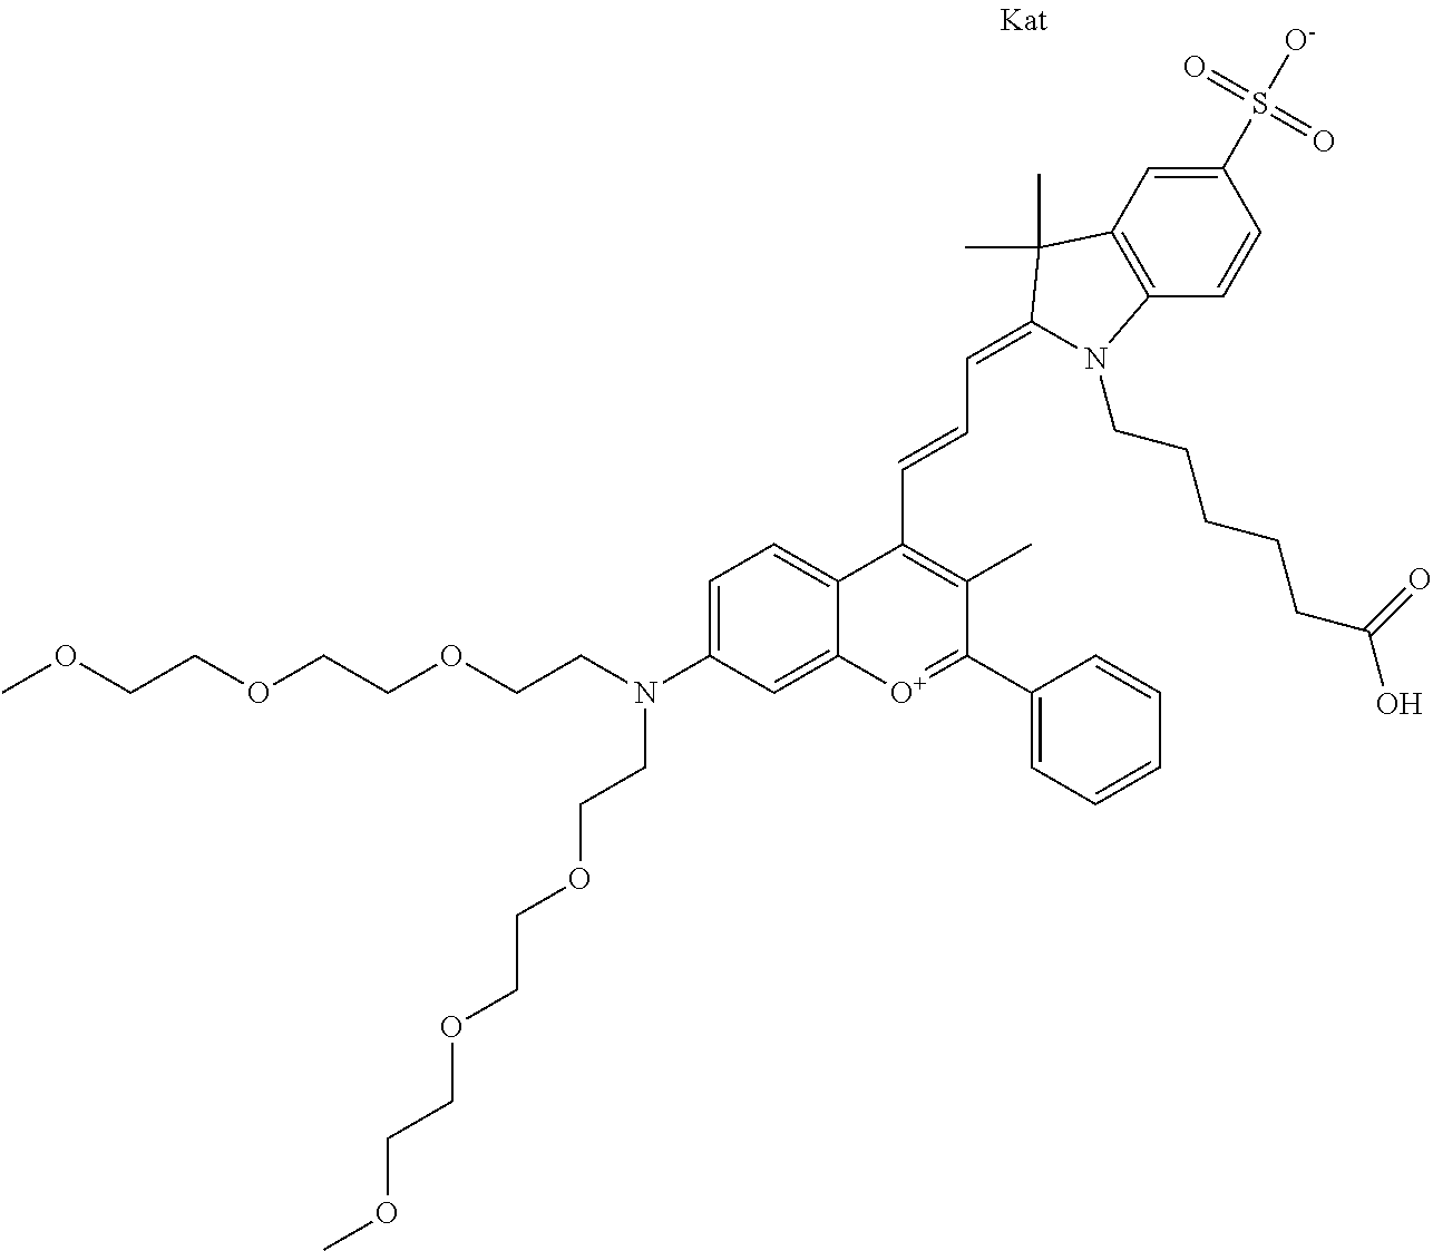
C(COCCOCCN(CCOCCOCCOC)C1=CC=C2C(=C1)[O+]=C(C1=CC=CC=C1)C(C)=C2C=CC=C1C(C)(C)C2=C(C=CC(S(=O)(=O)[O-])=C2)N1CCCCCC(O)=O)OC
